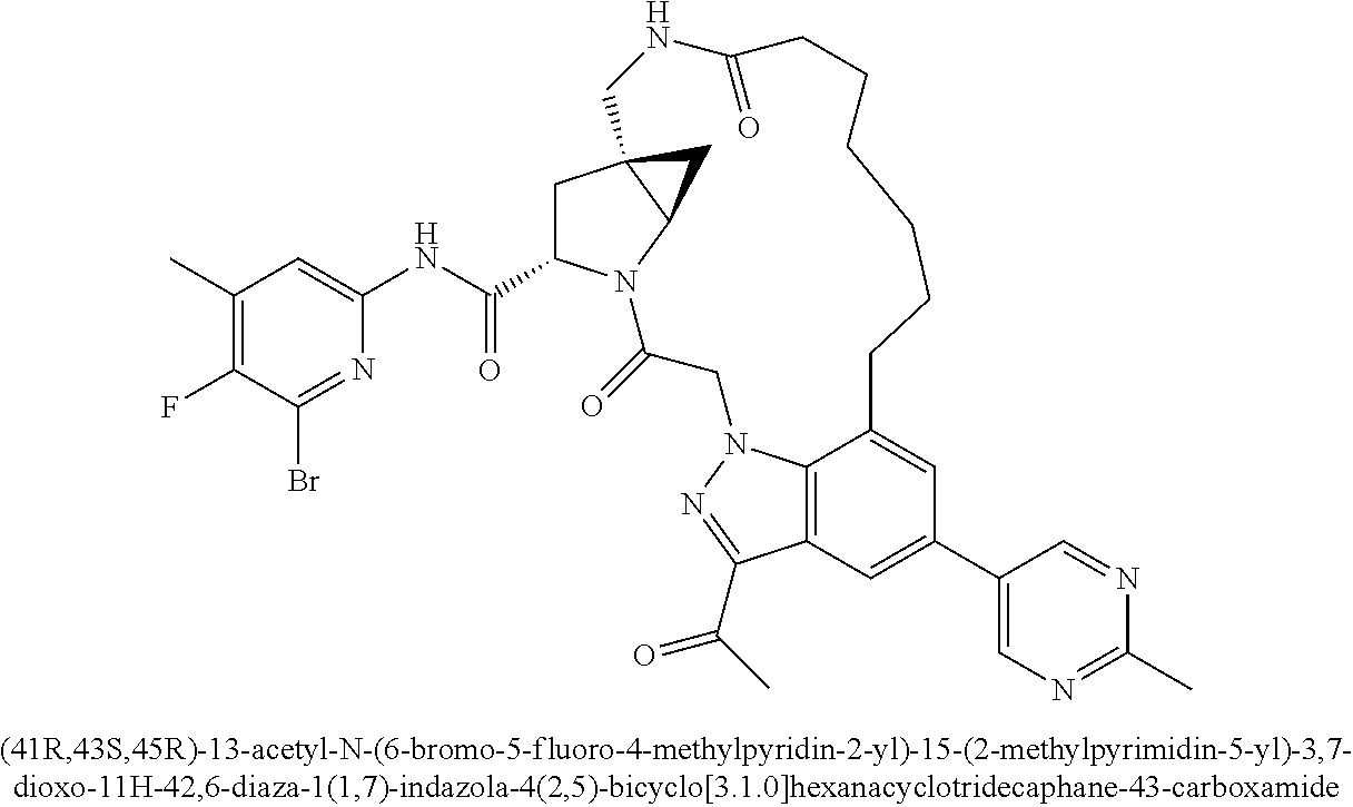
C1C23C(N(C(=O)CN4C5=C(C(C(C)=O)=N4)C=C(C4=CN=C(C)N=C4)C=C5CCCCCCC(=O)NC2)C1C(=O)NC1=CC(C)=C(F)C(Br)=N1)C3
